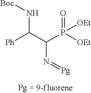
C(C(P(=O)([OEt])[OEt])N=[Pg])(N[Boc])[Ph]
